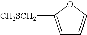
C1=C([CH2SCH2])OC=C1
